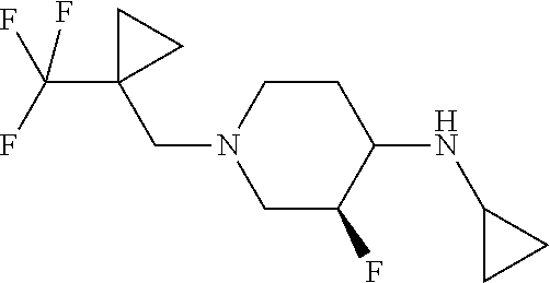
C1C(F)C(NC2CC2)CCN1CC1(C(F)(F)F)CC1
